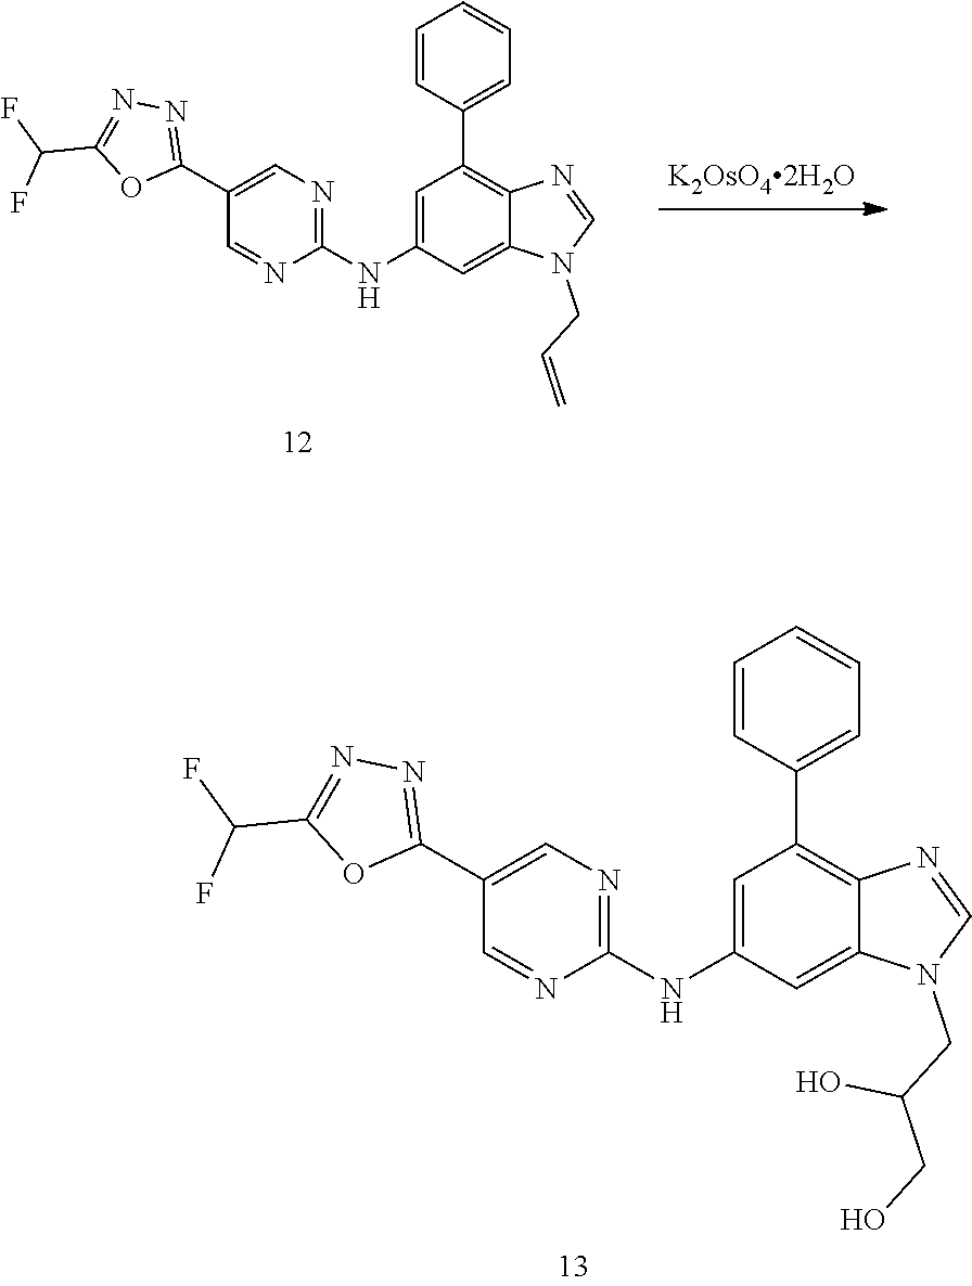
C1=C(NC2=NC=C(C3=NN=C(C(F)F)O3)C=N2)C=C2C(=C1C1=CC=CC=C1)N=CN2CC(CO)O.C1=C(NC2=NC=C(C3=NN=C(C(F)F)O3)C=N2)C=C2C(=C1C1=CC=CC=C1)N=CN2CC=C
